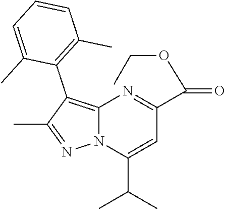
N12C(=C(C3=C(C)C=CC=C3C)C(C)=N1)N=C(C(OCC)=O)C=C2C(C)C
